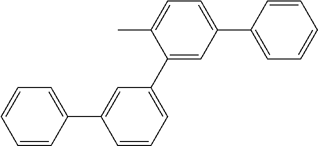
C1=CC(C2=CC(C3=CC(C4=CC=CC=C4)=CC=C3C)=CC=C2)=CC=C1
